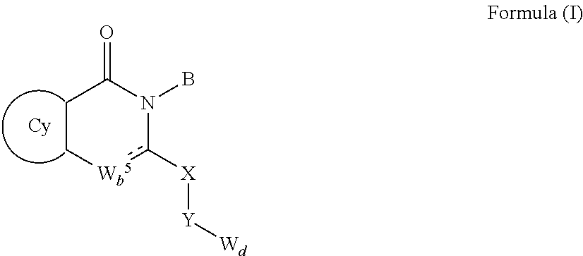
C1C[Wb5]c([X][Y][Wd])N(B)C1=O
